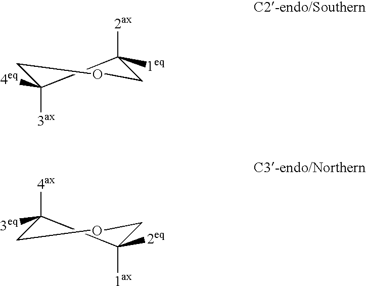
C1([4ax])([3eq])COCC1([1ax])[2eq].C1([3ax])([4eq])COCC1([2ax])[1eq]
